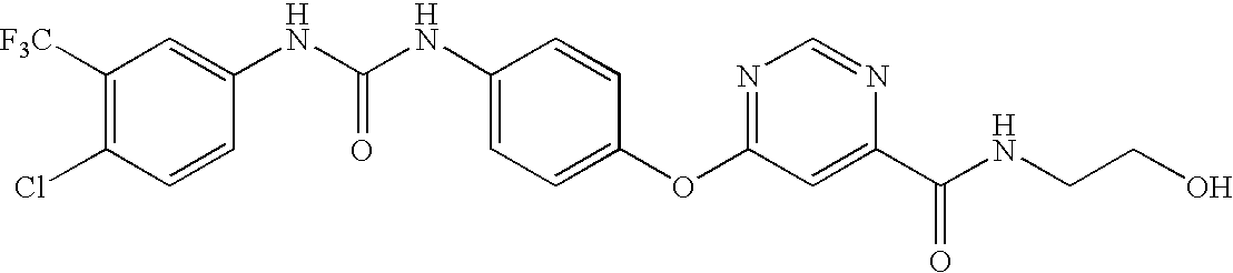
C(NC1=CC=C(OC2=NC=NC(C(NCCO)=O)=C2)C=C1)(=O)NC1=CC([F3C])=C(Cl)C=C1
